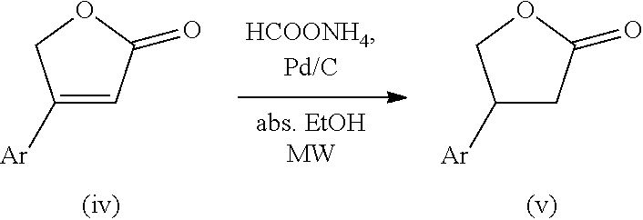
C1([Ar])CC(=O)OC1.C1([Ar])=CC(=O)OC1
